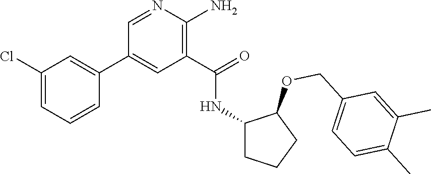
C1=NC(N)=C(C(=O)NC2CCCC2OCC2=CC=C(C)C(C)=C2)C=C1C1=CC(Cl)=CC=C1
